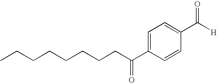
CCCCCCCCC(C1=CC=C(C([H])=O)C=C1)=O
